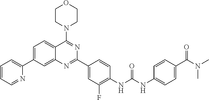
C1=C(C2=CC=CC=N2)C=C2C(=C1)C(N1CCOCC1)=NC(C1=CC(F)=C(NC(NC3=CC=C(C(N(C)C)=O)C=C3)=O)C=C1)=N2
